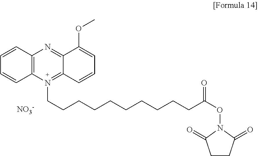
C12=C(N(CCCCCCCCCCC(ON3C(=O)CCC3=O)=O)=C3C(=N1)C(OC)=CC=C3)C=CC=C2.[NO3-]
